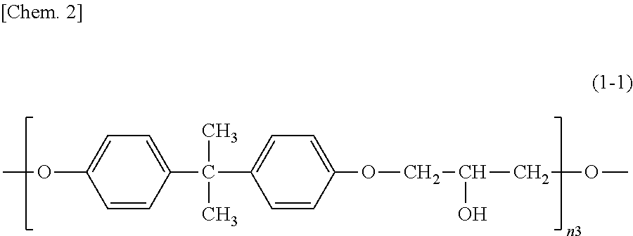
C1=CC(OCC(COC)O)=CC=C1C(C1=CC=C(OC)C=C1)(C)C
